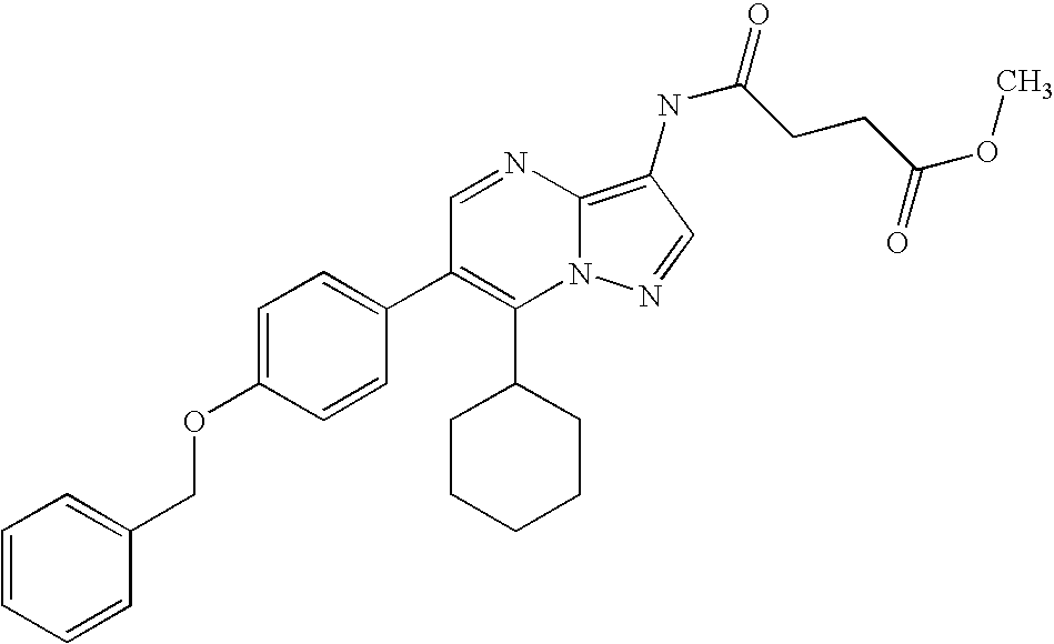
C1(C2CCCCC2)=C(C2=CC=C(OCC3=CC=CC=C3)C=C2)C=NC2=C(NC(CCC(OC)=O)=O)C=NN12
